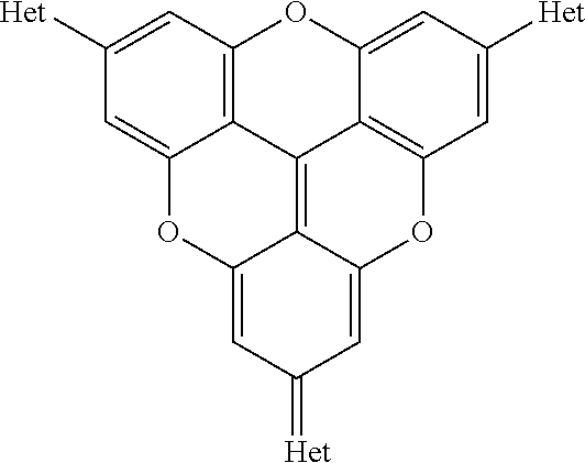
C12=C3C=C([Het])C=C1OC1=CC(=[Het])C=C4C1=C2C1=C(C=C([Het])C=C1O3)O4
